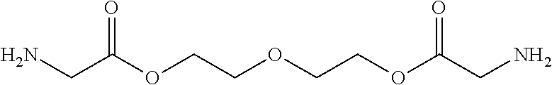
NCC(OCCOCCOC(CN)=O)=O
